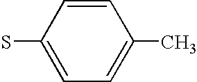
C1=CC(S)=CC=C1C
